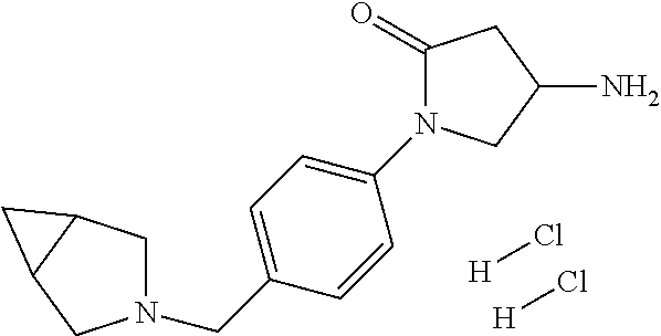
[H]Cl.[H]Cl.N1(CC2=CC=C(N3C(=O)CC(N)C3)C=C2)CC2C(C1)C2
